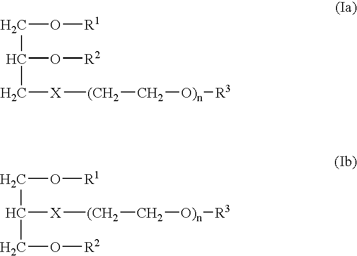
C(C(C[X][(CH2]C[O)n][R3])O[R2])O[R1].C(C(CO[R2])[X][(CH2]C[O)n][R3])O[R1]
